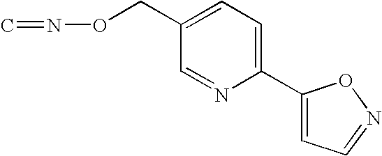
C1(CON=C)=CC=C(C2=CC=NO2)N=C1
